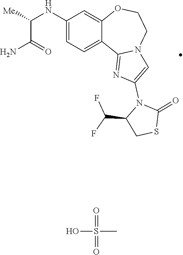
C1(NC(C(=O)N)[Me])=CC=C2C(=C1)OCCN1C2=NC(N2C(C(F)F)CSC2=O)=C1.O=S(=O)(O)C
